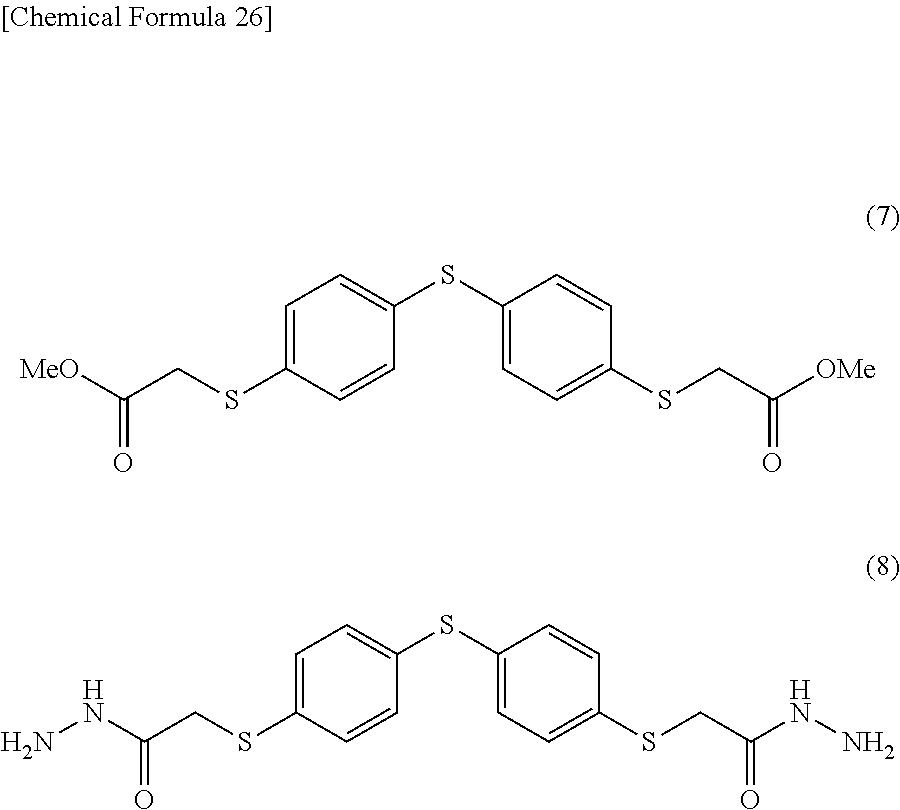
C1=C(SCC(=O)[MeO])C=CC(SC2=CC=C(SCC(=O)[OMe])C=C2)=C1.C1=C(SCC(=O)NN)C=CC(SC2=CC=C(SCC(=O)NN)C=C2)=C1
